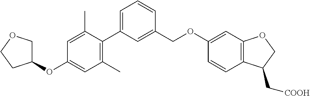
C1(C)=C(C2=CC=CC(COC3=CC4=C(C=C3)C(C[COOH])CO4)=C2)C(C)=CC(OC2COCC2)=C1
